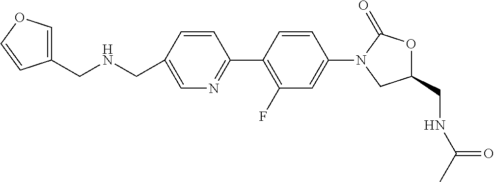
C(C1=CN=C(C2=C(F)C=C(N3CC(CNC(C)=O)OC3=O)C=C2)C=C1)NCC1=COC=C1
